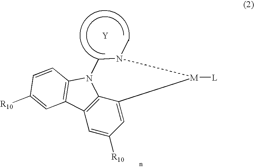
C1=C([R10])C=C2C3=C1C1=C(N3CN(C)[M]2[L])C=CC([R10])=C1.[Y]
